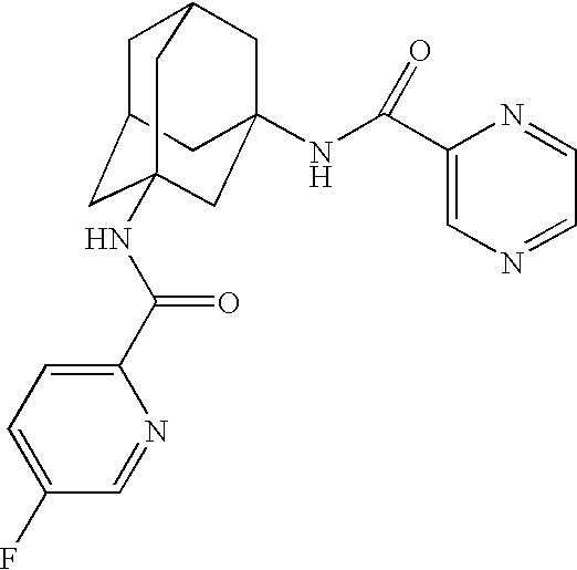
C1C2CC3(NC(C4=CC=C(F)C=N4)=O)CC(NC(C4=CN=CC=N4)=O)(CC1C3)C2
